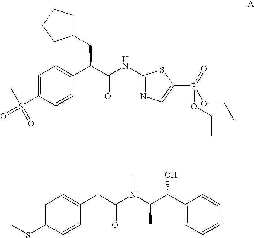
CSC1=CC=C(CC(N(C(C(C2=CC=CC=C2)O)C)C)=O)C=C1.C1=C(S(=O)(=O)C)C=CC(C(C(NC2=NC=C(P(OCC)(OCC)=O)S2)=O)CC2CCCC2)=C1
